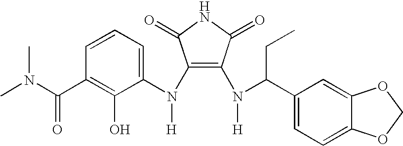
C1(N(C2=CC=CC(C(N(C)C)=O)=C2O)[H])=C(N(C(CC)C2=CC=C3C(=C2)OCO3)[H])C(=O)NC1=O
